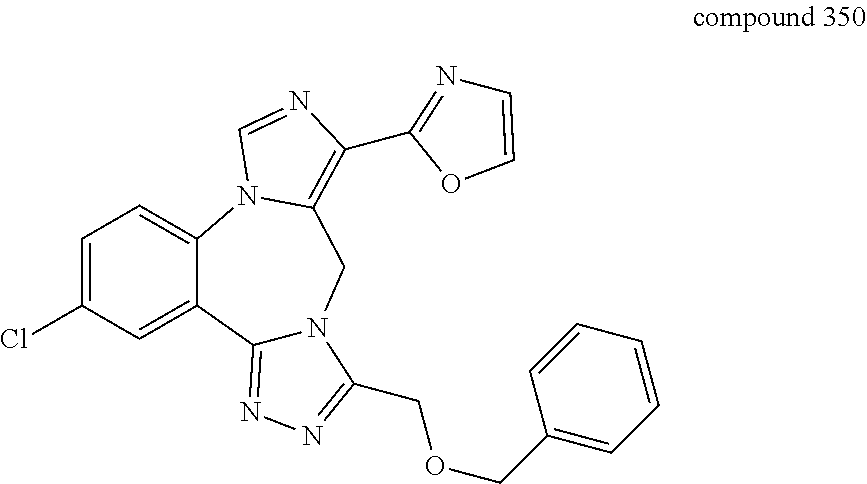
C12=NN=C(COCC3=CC=CC=C3)N1CC1=C(C3=NC=CO3)N=CN1C1=CC=C(Cl)C=C21
